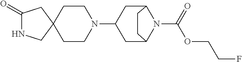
C1(=O)NCC2(C1)CCN(C1CC3N(C(OCCF)=O)C(C1)CC3)CC2
